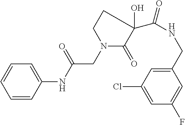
N1(CC(NC2=CC=CC=C2)=O)C(=O)C(C(NCC2=CC(Cl)=CC(F)=C2)=O)(O)CC1
